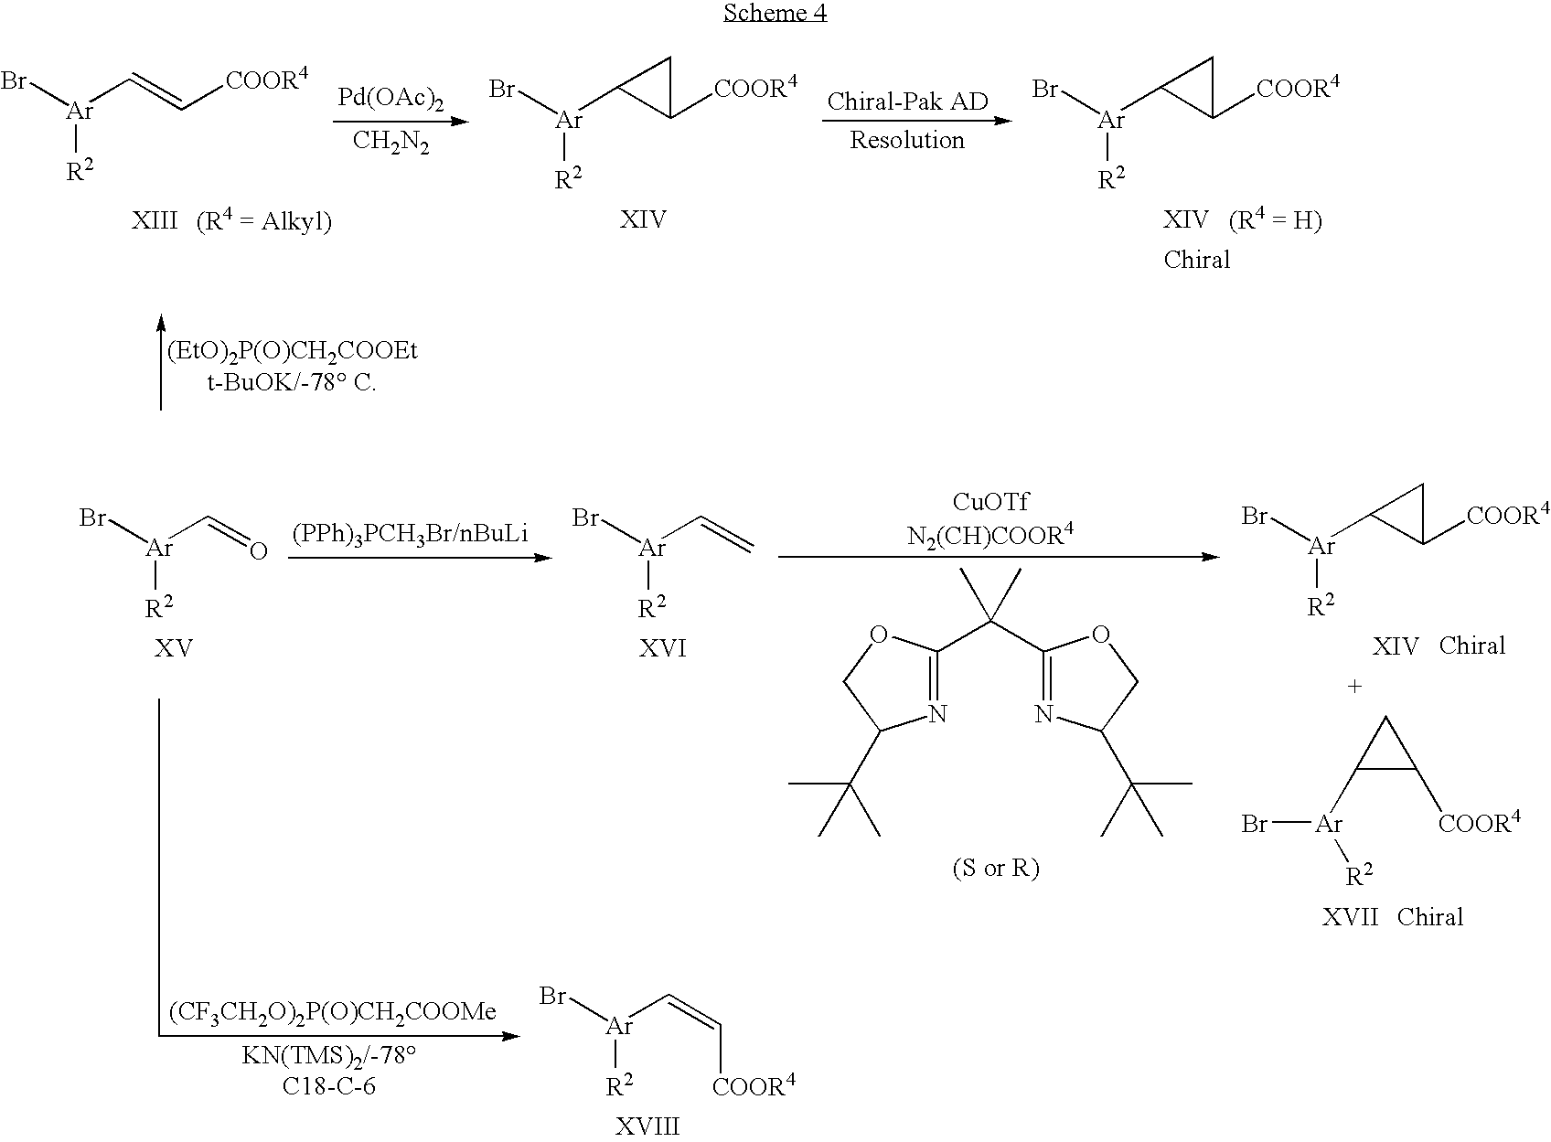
[Pd(OAc)2].[CH2N2].Br[Ar](C=C[COOR4])[R2].C1C([Ar](Br)[R2])C1[COOR4].C1C([Ar](Br)[R2])C1[COOR4].C1(C(C2=NC(C(C)(C)C)CO2)(C)C)=NC(C(C)(C)C)CO1.[(CF3CH2O)2P(O)CH2COOMe].Br[Ar](C=O)[R2].Br[Ar](C=C)[R2].C1C([Ar](Br)[R2])C1[COOR4].C1([Ar](Br)[R2])C([COOR4])C1.[Ar]([R2])(C=C[COOR4])Br
